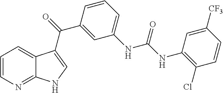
C1=CN=C2C(=C1)C(C(C1=CC(NC(=O)NC3=C(Cl)C=CC([CF3])=C3)=CC=C1)=O)=CN2
